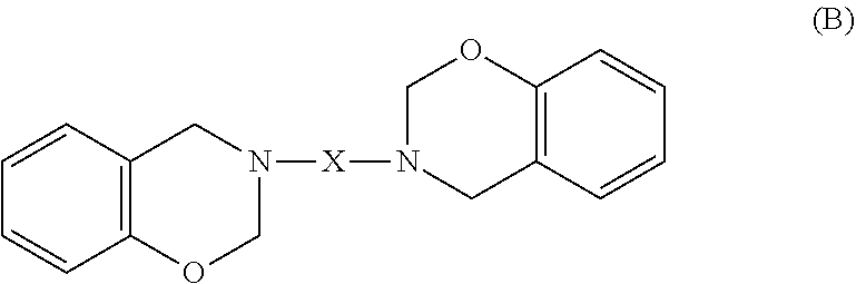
C12=C(C=CC=C1)CN([X]N1CC3=C(OC1)C=CC=C3)CO2
